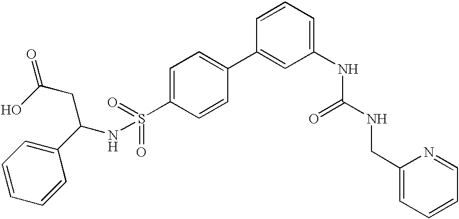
C1=CC=C(C(NS(=O)(C2=CC=C(C3=CC(NC(NCC4=CC=CC=N4)=O)=CC=C3)C=C2)=O)CC(O)=O)C=C1
